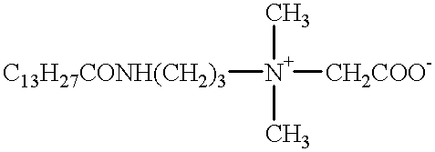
[C13H27CONH(CH2)3][N+]([CH2COO-])(C)C
